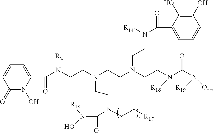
C1=CC=C(C(N(CCN(CCN(CCN(C(N([OH])[R19])=O)[R16])CCN(C(C2=CC=CC(O)=C2O)=O)[R14])CCN(CC[R17])C(N(O)[R18])=O)[R2])=O)N(O)C1=O
